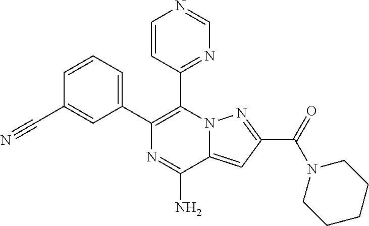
C1=CC=C(C2=C(C3=NC=NC=C3)N3C(=CC(C(=O)N4CCCCC4)=N3)C(N)=N2)C=C1C#N
